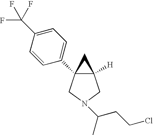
C12([H])C(C3=CC=C(C(F)(F)F)C=C3)(CN(C(C)CCCl)C1)C2
